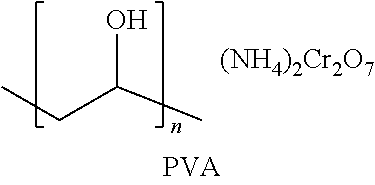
CCC(C)O.[(NH4)2Cr2O7]
